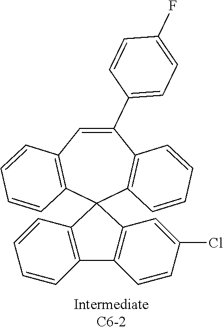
C1=C(C2=CC=C(F)C=C2)C2=C(C=CC=C2)C2(C3=C1C=CC=C3)C1=C(C3=C2C=C(Cl)C=C3)C=CC=C1
